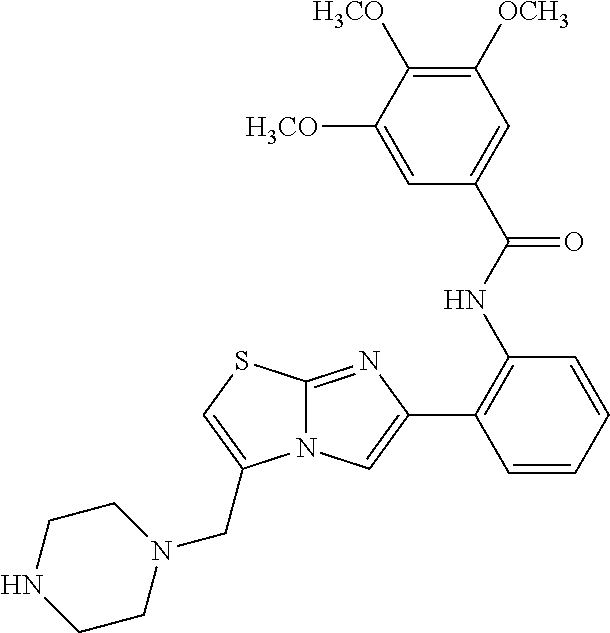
C1(C2=CN3C(=N2)SC=C3CN2CCNCC2)=C(NC(C2=CC([OCH3])=C([H3CO])C([H3CO])=C2)=O)C=CC=C1
